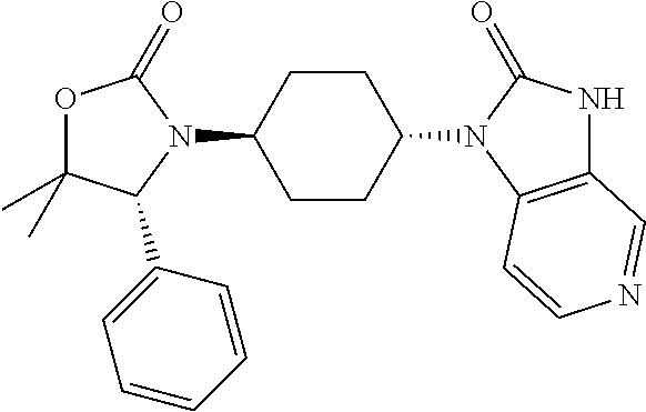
O1C(C)(C)C(C2=CC=CC=C2)N(C2CCC(N3C(=O)NC4=C3C=CN=C4)CC2)C1=O
